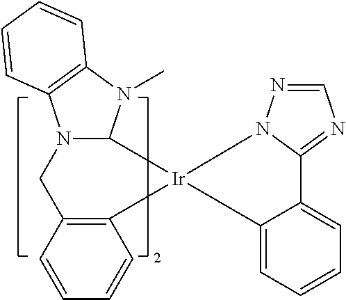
C1=C2C(=CC=C1)[Ir]1(N3N=CN=C23)C2=C(C=CC=C2)CN2C1N(C)C1=C2C=CC=C1
